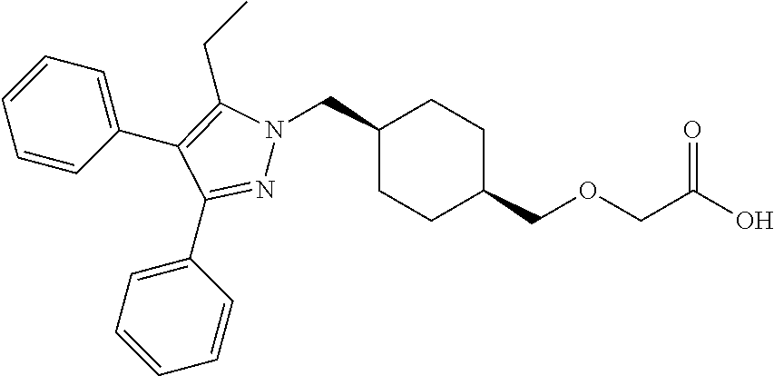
C1(CN2N=C(C3=CC=CC=C3)C(C3=CC=CC=C3)=C2CC)CCC(COCC(O)=O)CC1
